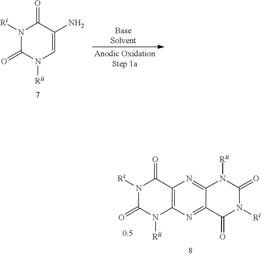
N1([Ri])C(=O)N([Rii])C=C(N)C1=O.C12=C(N=C3C(=N1)N([Rii])C(=O)N([Ri])C3=O)N([Rii])C(=O)N([Ri])C2=O
